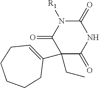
C1(CC)(C2=CCCCCC2)C(=O)NC(=O)N([R1])C1=O
